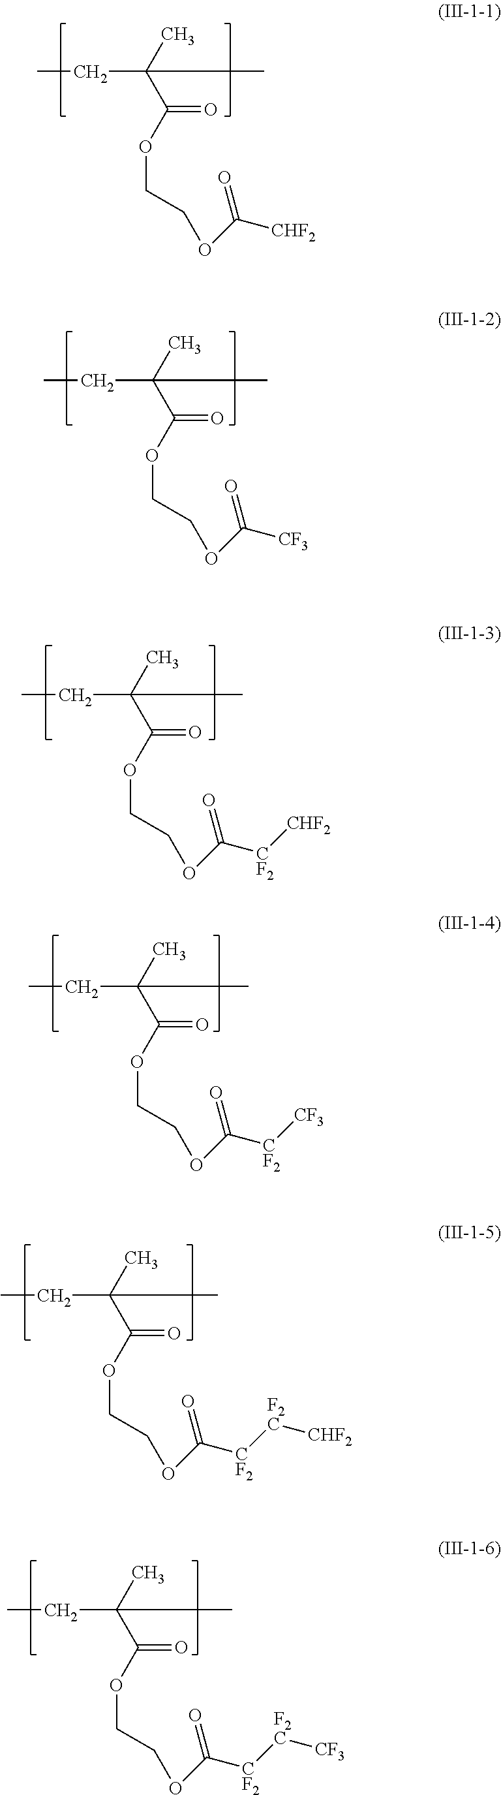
CC(C(OCCOC(=O)[CHF2])=O)(CC)C.CC(C(OCCOC(=O)[CF3])=O)(CC)C.CC(C(OCCOC(=O)[CF2][CHF2])=O)(CC)C.CC(C(OCCOC(=O)[CF2][CF3])=O)(CC)C.CC(C(OCCOC(=O)[CF2][F2C][CHF2])=O)(CC)C.CC(C(OCCOC(=O)[CF2][F2C][CF3])=O)(CC)C
